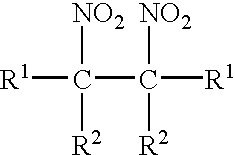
[R1]C([NO2])(C([NO2])([R1])[R2])[R2]
